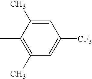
C1(C)=CC([CF3])=CC(C)=C1C
